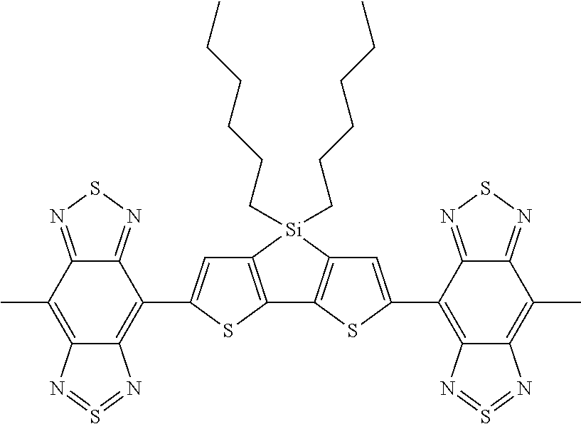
C1(C2=CC3=C(S2)C2=C([Si]3(CCCCCC)CCCCCC)C=C(C3=C4C(=C(C)C5=NSN=C35)N=S=N4)S2)=C2C(=C(C)C3=NSN=C13)N=S=N2
